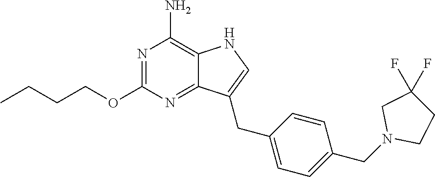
N1=C(OCCCC)N=C2C(=C1N)NC=C2CC1=CC=C(CN2CCC(F)(F)C2)C=C1
